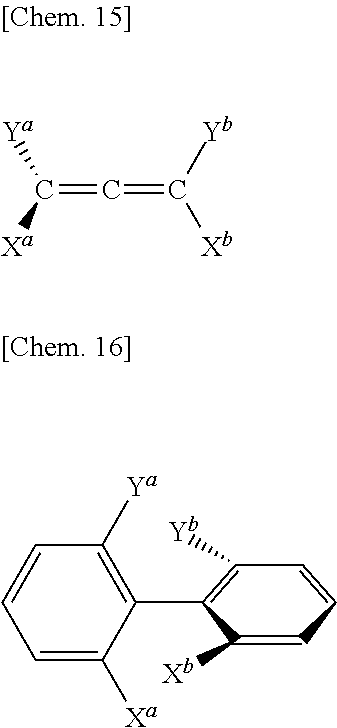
C(=C=C([Yb])[Xb])([Xa])[Ya].C1=C([Xa])C(C2=C([Yb])C=CC=C2[Xb])=C([Ya])C=C1
